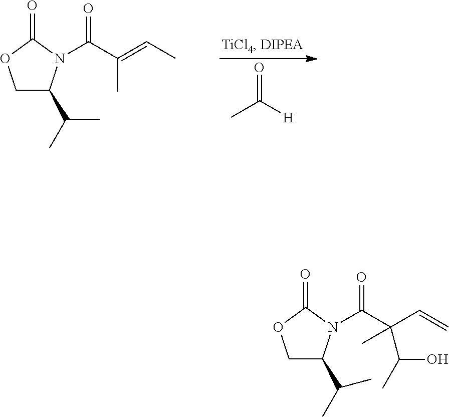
CC([H])=O.C1C(C(C)C)N(C(C(=CC)C)=O)C(=O)O1.C1C(C(C)C)N(C(C(C=C)(C(C)O)C)=O)C(=O)O1
